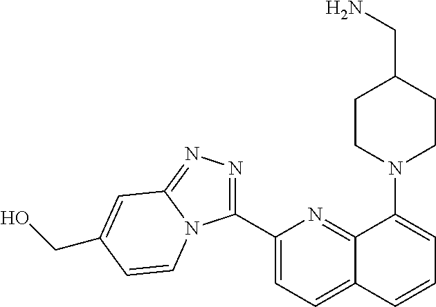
C1(C2=NN=C3N2C=CC(CO)=C3)=CC=C2C(=N1)C(N1CCC(CN)CC1)=CC=C2
